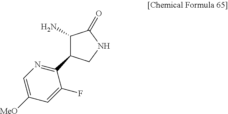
C1(N)C(=O)NCC1C1=NC=C([MeO])C=C1F
